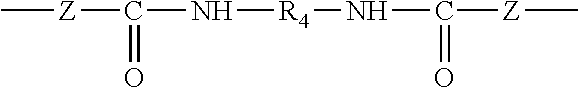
C[Z]C(N[R4]NC([Z]C)=O)=O
